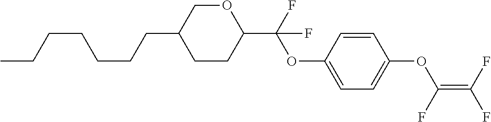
C1CC(C(F)(OC2=CC=C(OC(=C(F)F)F)C=C2)F)OCC1CCCCCCC
